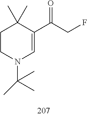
C1CN(C(C)(C)C)C=C(C(CF)=O)C1(C)C
